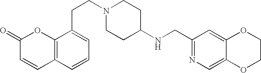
C12=C(C=CC=C1CCN1CCC(NCC3=NC=C4C(=C3)OCCO4)CC1)C=CC(=O)O2
